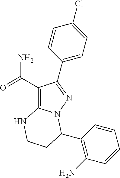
C1(C(=O)N)=C2N(N=C1C1=CC=C(Cl)C=C1)C(C1=C(N)C=CC=C1)CCN2
